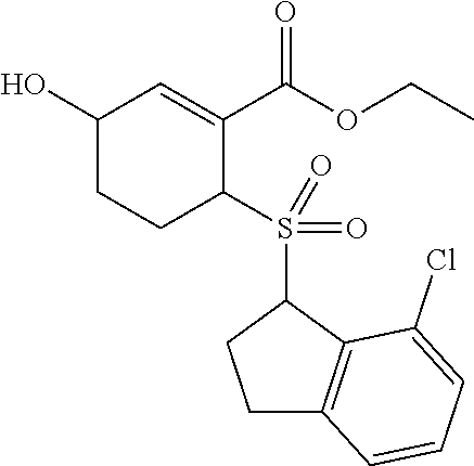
C1(O)CCC(S(C2CCC3=C2C(Cl)=CC=C3)(=O)=O)C(C(OCC)=O)=C1
